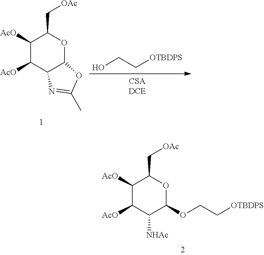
[CSADCE].C1([AcO])C([AcO])C2C(OC1C[OAc])OC(C)=N2.OCC[OTBDPS].C1([AcO])C([AcO])C([NHAc])C(OCC[OTBDPS])OC1C[OAc]
